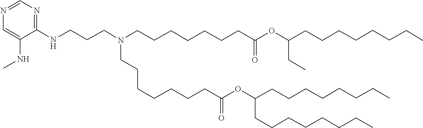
C(CC)CCCCCC(OC(CCCCCCCN(CCCNC1=NC=NC=C1NC)CCCCCCCC(=O)OC(CC)CCCCCCCC)=O)CCCCCCCC
